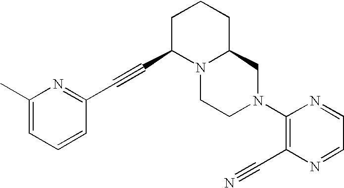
C1(C)=CC=CC(C#CC2N3C(CCC2)CN(C2=C(C#N)N=CC=N2)CC3)=N1
